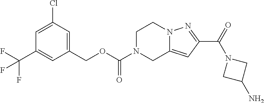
C1(COC(N2CC3=CC(C(=O)N4CC(N)C4)=NN3CC2)=O)=CC(Cl)=CC(C(F)(F)F)=C1
